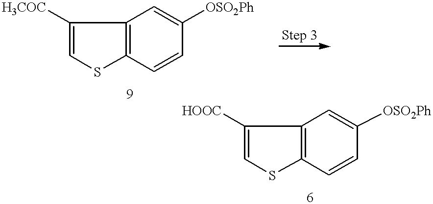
C1([H3COC])=CSC2=C1C=C([OSO2Ph])C=C2.C1([HOOC])=CSC2=C1C=C([OSO2Ph])C=C2
